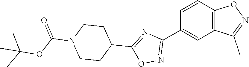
C1=CC2=C(C=C1C1=NOC(C3CCN(C(OC(C)(C)C)=O)CC3)=N1)C(C)=NO2
